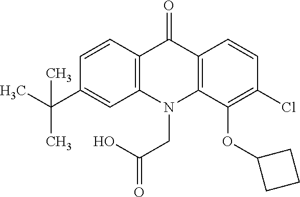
C12=C(N(CC(=O)O)C3=C(C1=O)C=CC(Cl)=C3OC1CCC1)C=C(C(C)(C)C)C=C2
